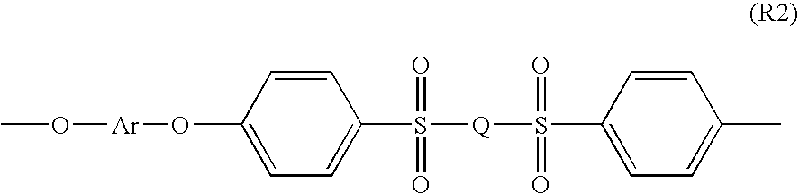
CO[Ar]OC1=CC=C(S([Q]S(C2=CC=C(C)C=C2)(=O)=O)(=O)=O)C=C1
